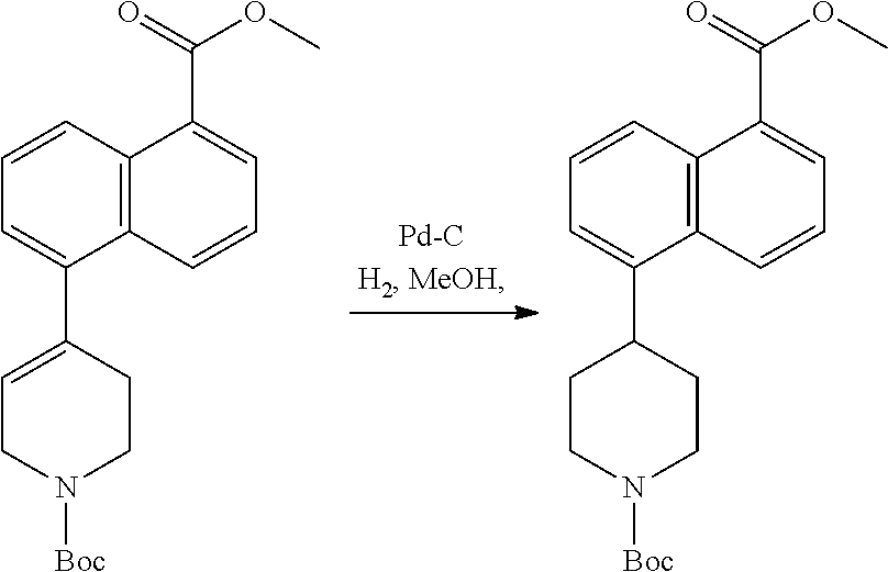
N1([Boc])CCC(C2=CC=CC3=C2C=CC=C3C(=O)OC)=CC1.N1([Boc])CCC(C2=CC=CC3=C2C=CC=C3C(=O)OC)CC1
